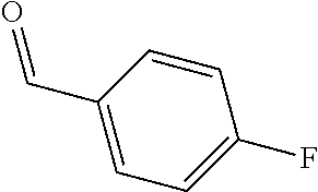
C1(C=O)=CC=C(F)C=C1
